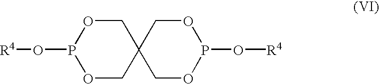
C1OP(O[R4])OCC12COP(O[R4])OC2
